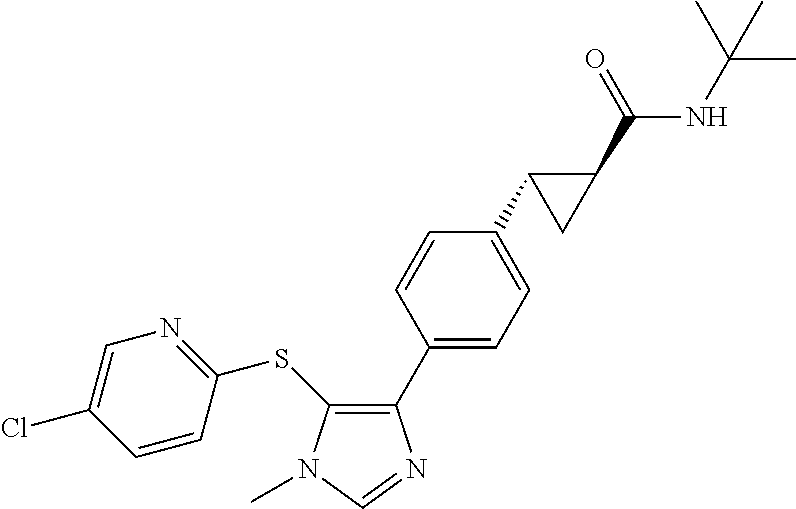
C1(SC2=NC=C(Cl)C=C2)=C(C2=CC=C(C3CC3C(=O)NC(C)(C)C)C=C2)N=CN1C
